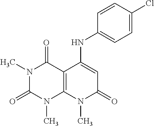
N1(C)C(=O)N(C)C2=C(C1=O)C(NC1=CC=C(Cl)C=C1)=CC(=O)N2C
